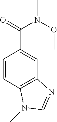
C1=CC2=C(C=C1C(=O)N(OC)C)N=CN2C
